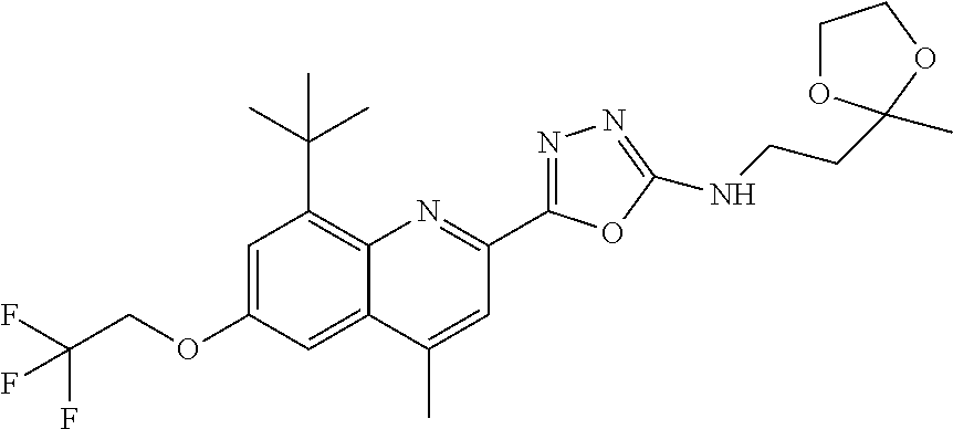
C1=C(OCC(F)(F)F)C=C2C(=C1C(C)(C)C)N=C(C1=NN=C(NCCC3(C)OCCO3)O1)C=C2C
